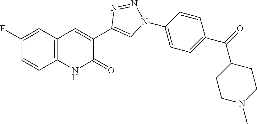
C1=CC2=C(C=C1F)C=C(C1=CN(C3=CC=C(C(=O)C4CCN(C)CC4)C=C3)N=N1)C(=O)N2
